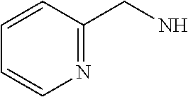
C1=CC(CN)=NC=C1
